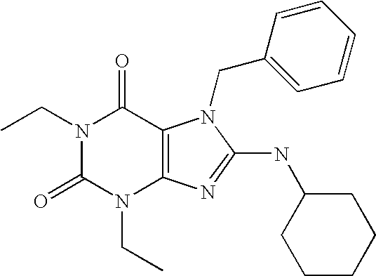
N1(CC)C(=O)N(CC)C2=C(C1=O)N(CC1=CC=CC=C1)C(NC1CCCCC1)=N2
